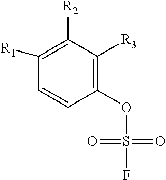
C1([R2])=C([R1])C=CC(OS(F)(=O)=O)=C1[R3]
